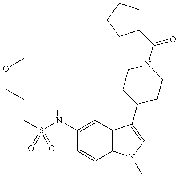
C(S(NC1=CC2=C(C=C1)N(C)C=C2C1CCN(C(C2CCCC2)=O)CC1)(=O)=O)CCOC
